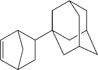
C1(C23CC4CC(CC(C2)C4)C3)CC2C=CC1C2
